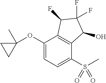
C1(OC2(C)CC2)=CC=C(S(=O)(=O)C)C2=C1C(F)C(F)(F)C2O
